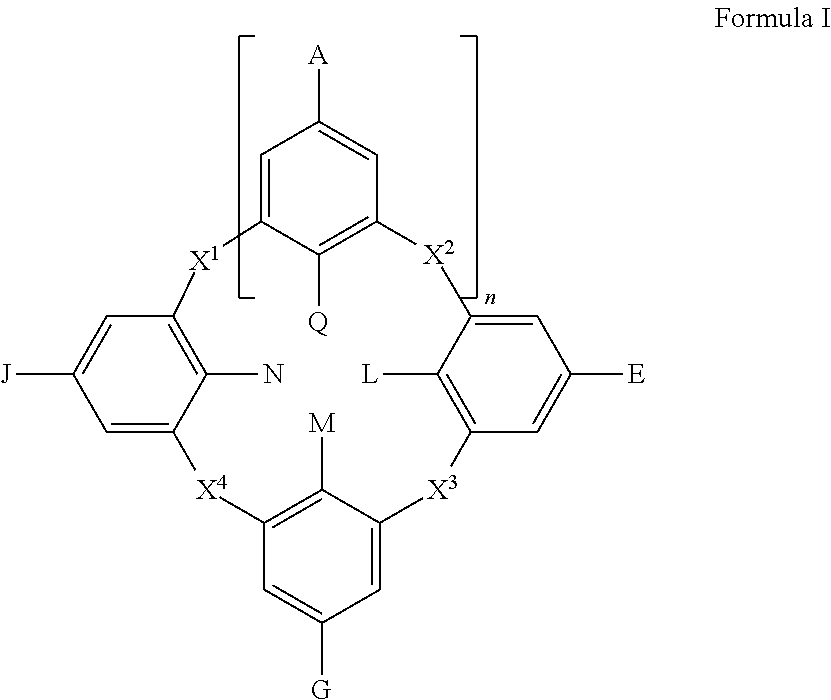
C1=C([J])C=C2C(N)=C1[X1]C1=CC([A])=CC(=C1[Q])[X2]C1=CC([E])=CC(=C1[L])[X3]C1=CC([G])=CC(=C1[M])[X4]2
